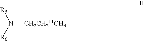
N([CH2CH211CH3])([R5])[R6]
